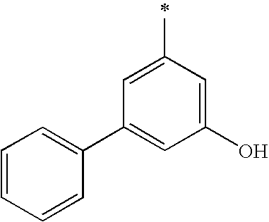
C1=CC=CC(C2=CC(O)=CC(C)=C2)=C1
